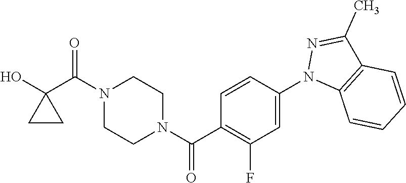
OC1(C(N2CCN(C(=O)C3=C(F)C=C(N4C5=C(C(C)=N4)C=CC=C5)C=C3)CC2)=O)CC1
